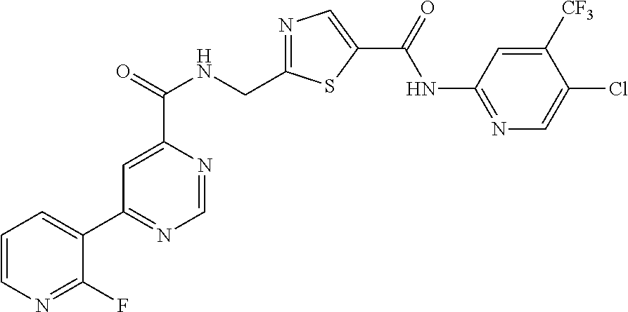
C1=NC(C(=O)NCC2=NC=C(C(=O)NC3=NC=C(Cl)C([CF3])=C3)S2)=CC(C2=CC=CN=C2F)=N1
